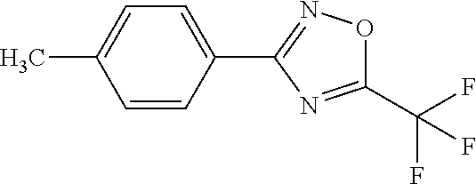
C1=CC(C2=NOC(C(F)(F)F)=N2)=CC=C1C
